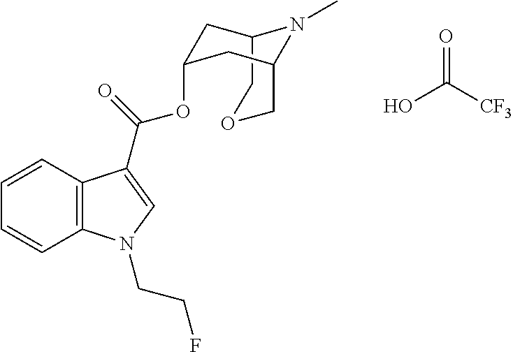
O=C(O)[CF3].C12COCC(CC(OC(C3=CN(CCF)C4=C3C=CC=C4)=O)C1)N2C
